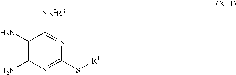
C1(N)=C(N)N=C(S[R1])N=C1[NR2R3]
